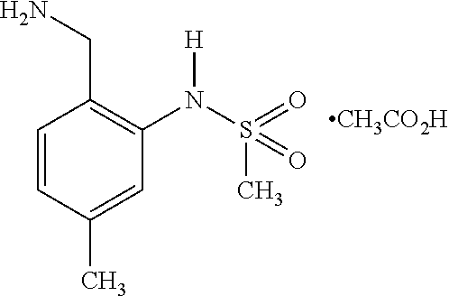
C1=CC(C)=CC(N(S(=O)(C)=O)[H])=C1CN.[CH3CO2H]
